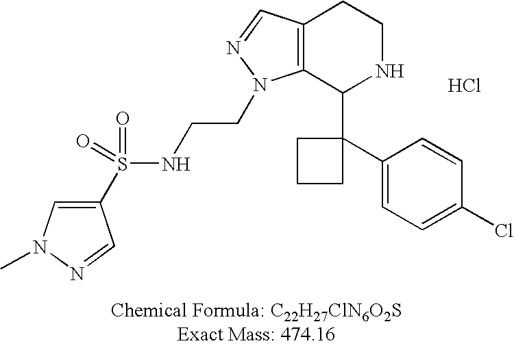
C12=C(C(C3(C4=CC=C(Cl)C=C4)CCC3)NCC1)N(CCNS(C1=CN(C)N=C1)(=O)=O)N=C2.Cl
